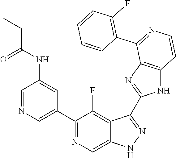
C1=NC=C(C2=NC=C3C(=C2F)C(C2=NC4=C(N2)C=CN=C4C2=C(F)C=CC=C2)=NN3)C=C1NC(CC)=O
